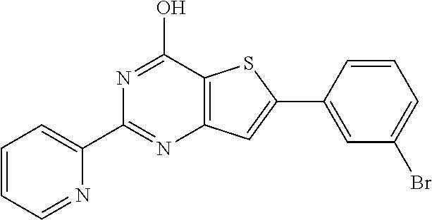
C1(C2=NC3=C(C(O)=N2)SC(C2=CC(Br)=CC=C2)=C3)=CC=CC=N1
